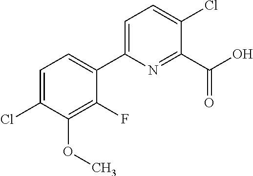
C1=C(Cl)C(OC)=C(F)C(C2=CC=C(Cl)C(C(O)=O)=N2)=C1
